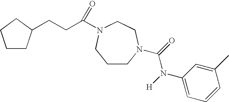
C1CN(C(=O)N([H])C2=CC=CC(C)=C2)CCN(C(CCC2CCCC2)=O)C1
